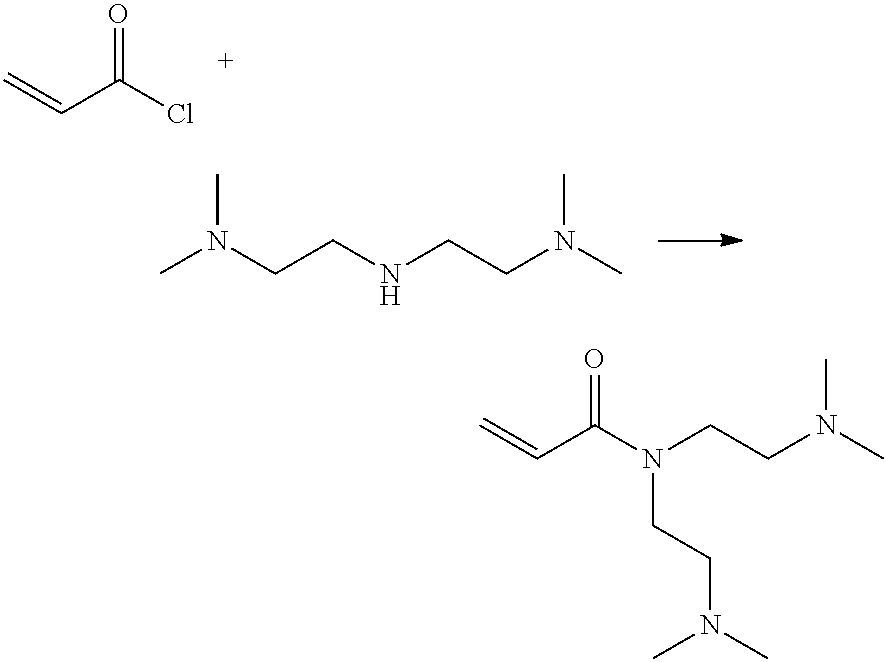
C(C(Cl)=O)=C.CN(CCNCCN(C)C)C.C(C(N(CCN(C)C)CCN(C)C)=O)=C
